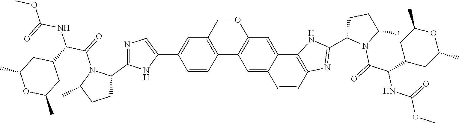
C1=CC2=C(C=C1C1=CN=C(C3N(C(C(NC(=O)OC)C4CC(C)OC(C)C4)=O)C(C)CC3)N1)COC1=C2C=C2C(=C1)C1=C(C=C2)N=C(C2N(C(=O)C(NC(=O)OC)C3CC(C)OC(C)C3)C(C)CC2)N1
